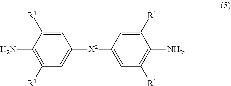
C1(N)=C([R1])C=C([X2]C2=CC([R1])=C([NH2])C([R1])=C2)C=C1[R1]
